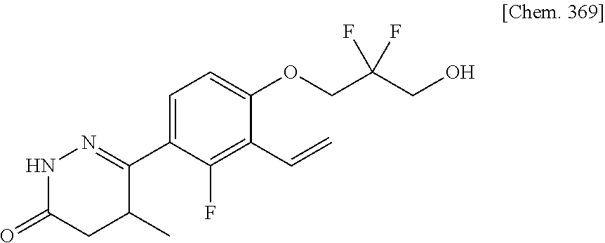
N1C(=O)CC(C)C(C2=CC=C(OCC(CO)(F)F)C(C=C)=C2F)=N1
